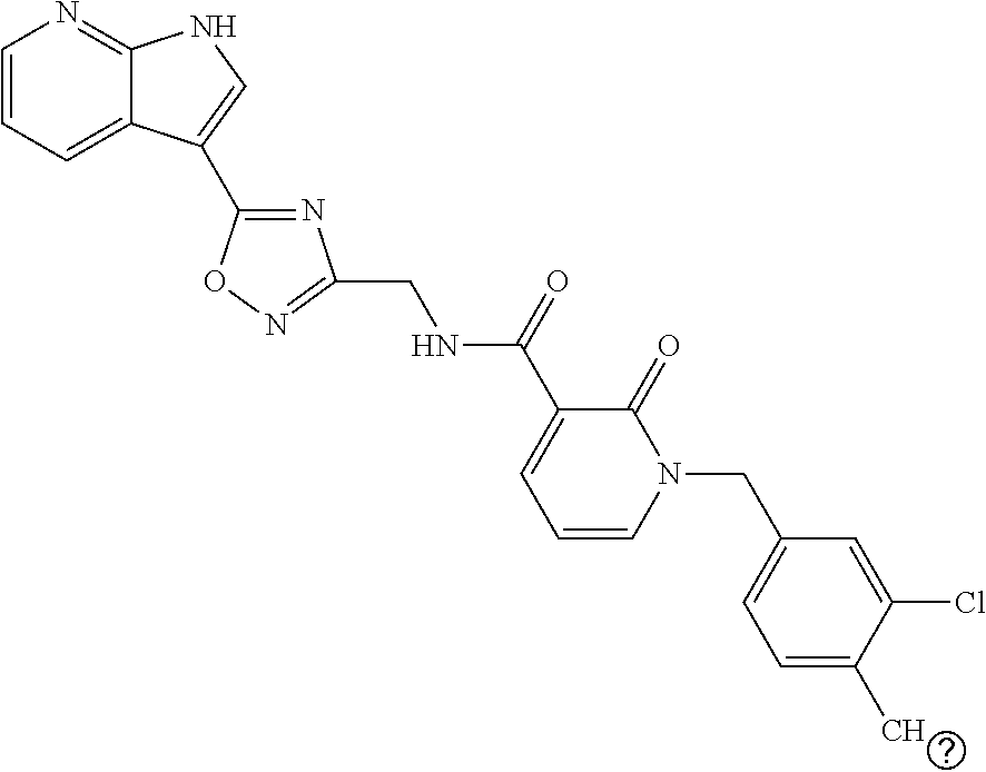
C1=CC=C2C(=N1)NC=C2C1=NC(CNC(C2=CC=CN(CC3=CC=C(C)C(Cl)=C3)C2=O)=O)=NO1
